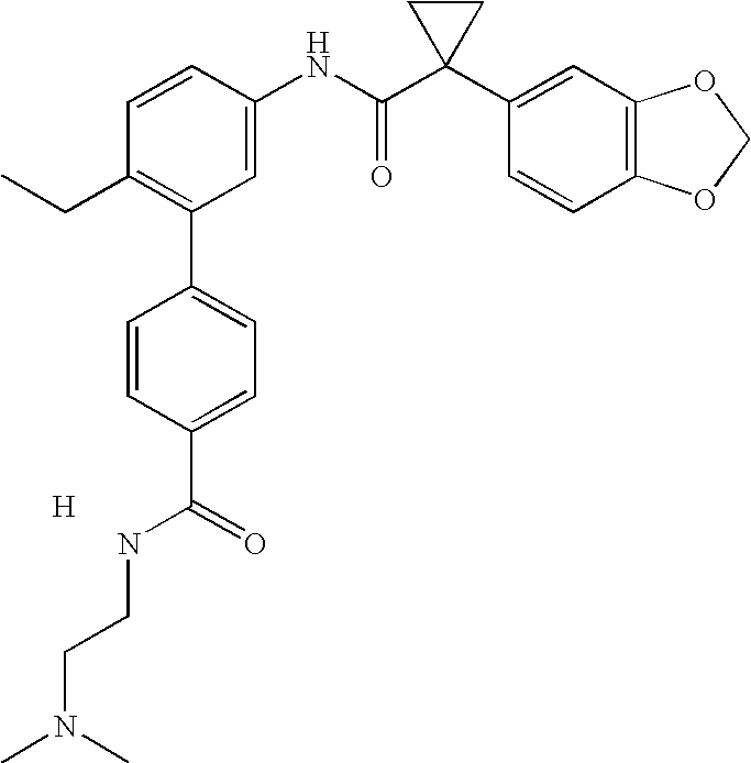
C1=CC(NC(C2(C3=CC4=C(C=C3)OCO4)CC2)=O)=CC(C2=CC=C(C(=O)NCCN(C)C)C=C2)=C1CC.[H]
